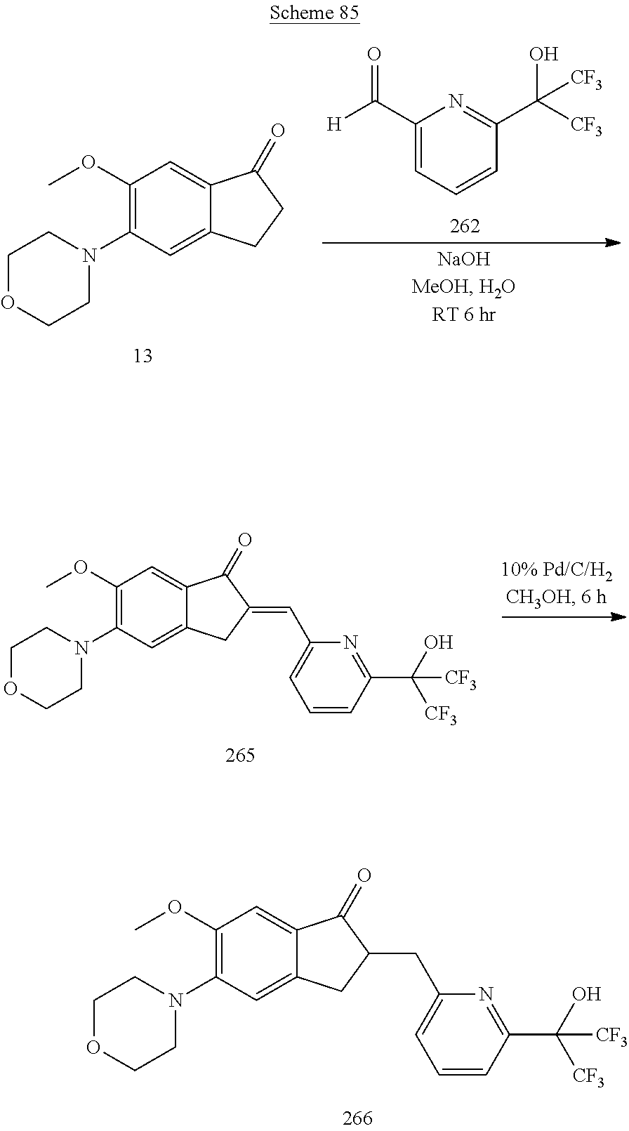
C12=CC(N3CCOCC3)=C(OC)C=C1C(=O)CC2.C1(C([H])=O)=CC=CC(C([CF3])(O)[CF3])=N1.C12=CC(N3CCOCC3)=C(OC)C=C1C(=O)C(=CC1=CC=CC(C(O)([CF3])[CF3])=N1)C2.C12=CC(N3CCOCC3)=C(OC)C=C1C(=O)C(CC1=CC=CC(C(O)([CF3])[CF3])=N1)C2
